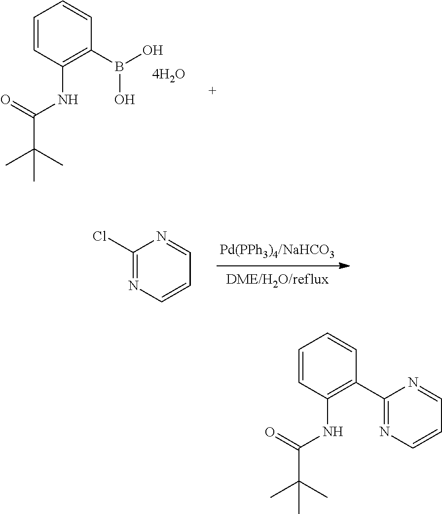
C1=CC(NC(C(C)(C)C)=O)=C(B(O)O)C=C1.C1(Cl)=NC=CC=N1.C1=CC(NC(C(C)(C)C)=O)=C(C2=NC=CC=N2)C=C1
